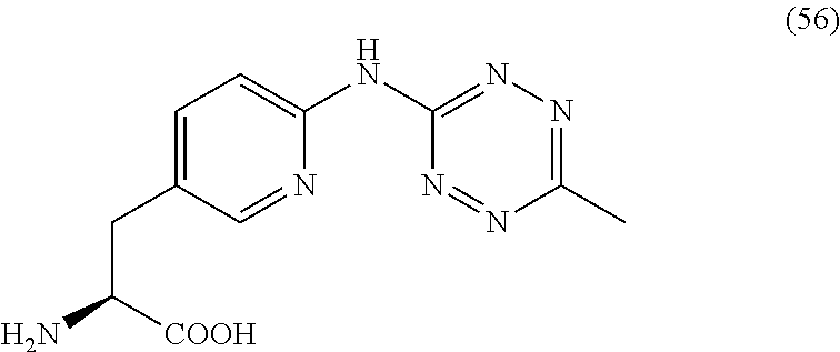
C1=C(CC([COOH])N)C=NC(NC2=NN=C(C)N=N2)=C1
